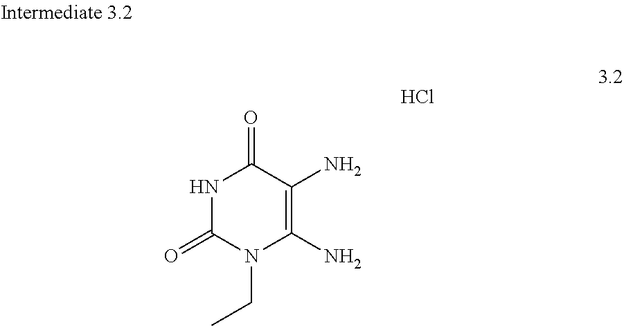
C1(=O)N(CC)C(N)=C(N)C(=O)N1.Cl
